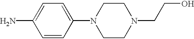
C1=CC(N)=CC=C1N1CCN(CCO)CC1
